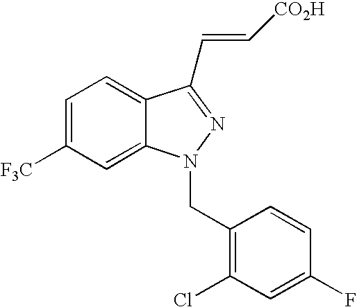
C1=C([F3C])C=C2C(=C1)C(C=C[CO2H])=NN2CC1=C(Cl)C=C(F)C=C1
